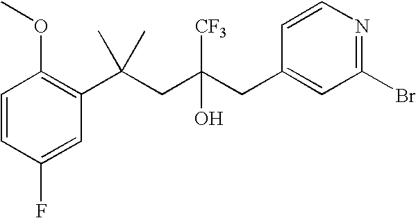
C1=CC(F)=CC(C(CC(CC2=CC(Br)=NC=C2)([CF3])O)(C)C)=C1OC
